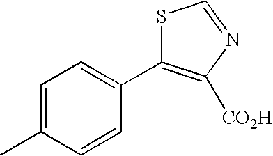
C1=C(C)C=CC(C2=C([CO2H])N=CS2)=C1
